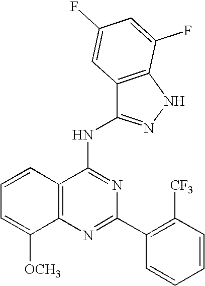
C12=C(N=C(C3=C([CF3])C=CC=C3)N=C1NC1=NNC3=C1C=C(F)C=C3F)C([OCH3])=CC=C2
